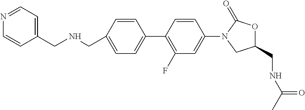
C1(CNCC2=CC=NC=C2)=CC=C(C2=C(F)C=C(N3CC(CNC(C)=O)OC3=O)C=C2)C=C1
